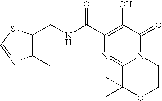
C1(C(NCC2=C(C)N=CS2)=O)=C(O)C(=O)N2C(=N1)C(C)(C)OCC2
